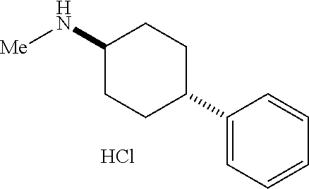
C1(C2=CC=CC=C2)CCC(N[Me])CC1.Cl
